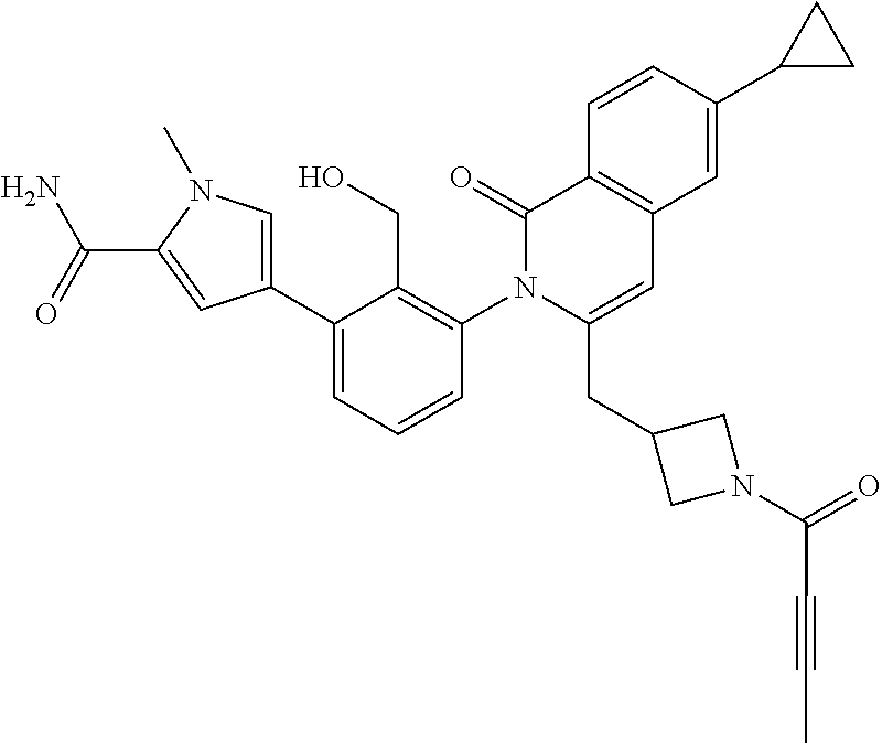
C1(C2=CN(C)C(C(N)=O)=C2)=CC=CC(N2C(CC3CN(C(C#CC)=O)C3)=CC3=C(C2=O)C=CC(C2CC2)=C3)=C1CO
